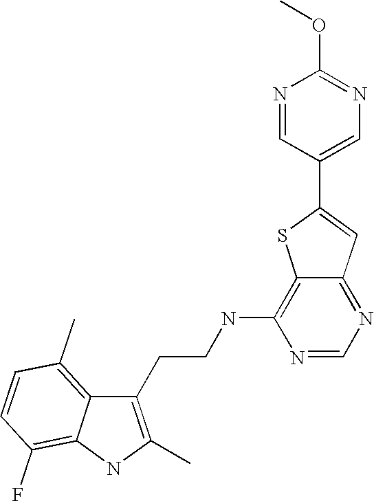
C1(CCNC2=C3C(=NC=N2)C=C(C2=CN=C(OC)N=C2)S3)=C(C)NC2=C(F)C=CC(C)=C12
